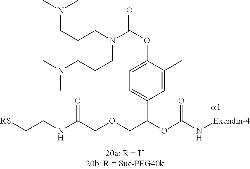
[RS]CCNC(COCC(OC(N[Exendin-4])=O)C1=CC=C(OC(N(CCCN(C)C)CCCN(C)C)=O)C(C)=C1)=O
